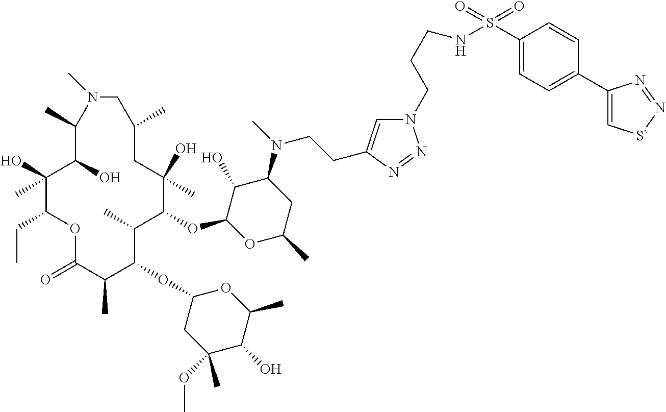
C1(O)C(OC2C(C)C(OC3CC(OC)(C)C(O)C(C)O3)C(C)C(=O)OC(CC)C(O)(C)C(O)C(C)N(C)CC(C)CC2(O)C)OC(C)CC1N(C)CCC1=CN(CCCNS(C2=CC=C(C3=C[S`]N=N3)C=C2)(=O)=O)N=N1
